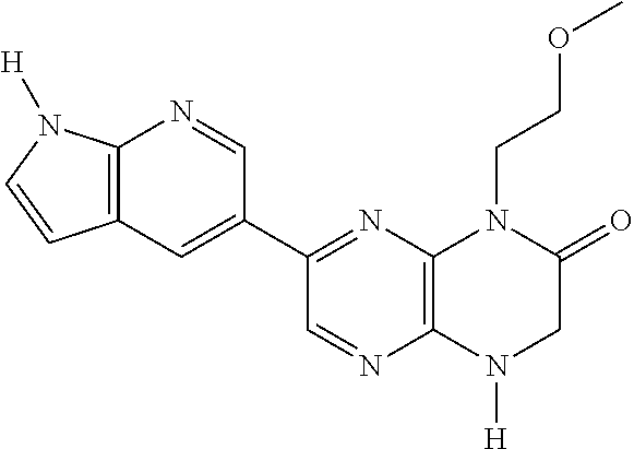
C1=NC2=C(N=C1C1=CC3=C(N=C1)N([H])C=C3)N(CCOC)C(=O)CN2[H]
